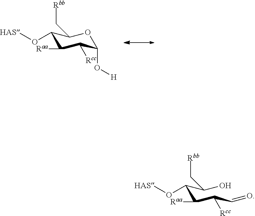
C(C(C(C=O)[Rcc])[Raa])(C(O)C[Rbb])O[HAS].C1(O[HAS])C([Raa])C([Rcc])C(O[H])OC1C[Rbb]
